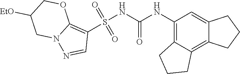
S(NC(NC1=C2C(=C3C(=C1)CCC3)CCC2)=O)(C1=C2N(N=C1)CC([EtO])CO2)(=O)=O
